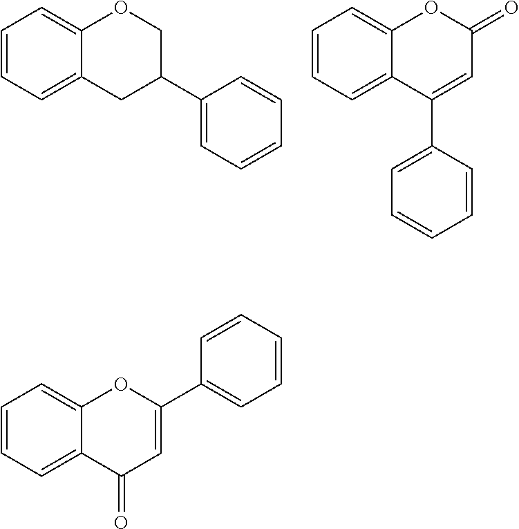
C1=CC=C2C(=C1)OCC(C1=CC=CC=C1)C2.C1=CC=C2C(=C1)OC(=O)C=C2C1=CC=CC=C1.C1=CC=C2C(=C1)OC(C1=CC=CC=C1)=CC2=O
